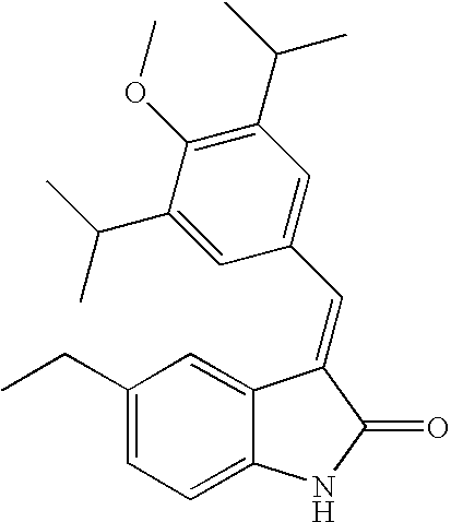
C1(CC)=CC=C2C(=C1)C(=CC1=CC(C(C)C)=C(OC)C(C(C)C)=C1)C(=O)N2
